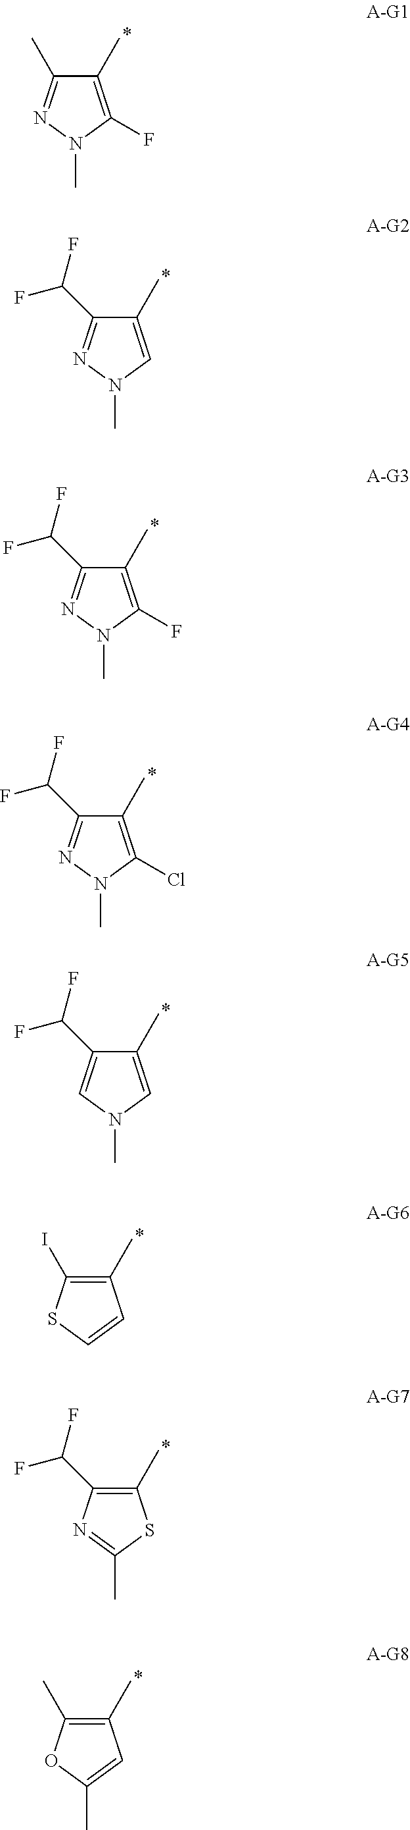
C1(C)=C(F)N(C)N=C1C.C1(C)=CN(C)N=C1C(F)F.C1(C)=C(F)N(C)N=C1C(F)F.C1(C)=C(Cl)N(C)N=C1C(F)F.C1(C)=CN(C)C=C1C(F)F.C1(C)=C(I)SC=C1.C1(C)=C(C(F)F)N=C(C)S1.C1(C)=C(C)OC(C)=C1
